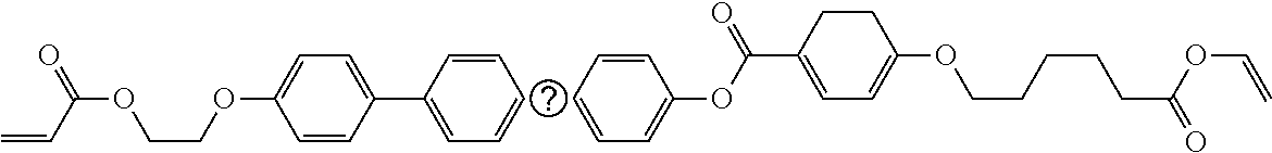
C1=CC=CC(OC(=O)C2=CC=C(OCCCCCC(OC=C)=O)CC2)=C1.C1=CC(C2=CC=CC=C2)=CC=C1OCCOC(C=C)=O
